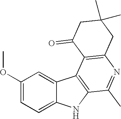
C1(OC)=CC=C2C(=C1)C1=C(N2)C(C)=NC2=C1C(=O)CC(C)(C)C2
